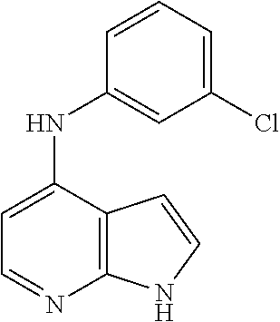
C12=C(C(NC3=CC(Cl)=CC=C3)=CC=N1)C=CN2
